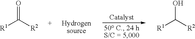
[R1]C([R2])=O.[R1]C([R2])O
